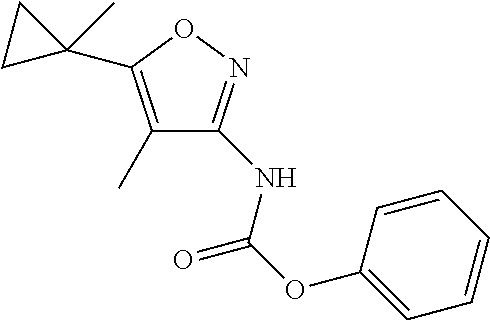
C1(C)=C(C2(C)CC2)ON=C1NC(OC1=CC=CC=C1)=O
